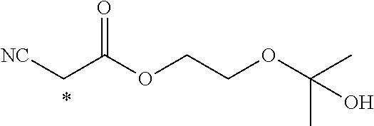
[NC]CC(OCCOC(C)(C)O)=O
